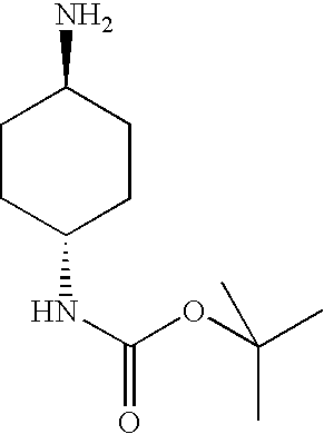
NC1CCC(NC(=O)OC(C)(C)C)CC1
